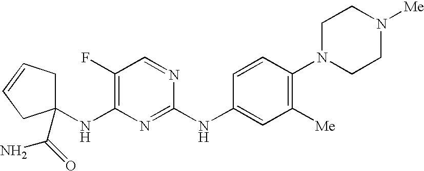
C1(NC2=C(F)C=NC(NC3=CC([Me])=C(N4CCN([Me])CC4)C=C3)=N2)(C(=O)N)CC=CC1
